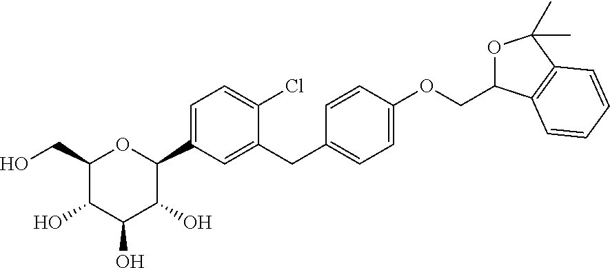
C1(CO)C(O)C(O)C(O)C(C2=CC=C(Cl)C(CC3=CC=C(OCC4OC(C)(C)C5=C4C=CC=C5)C=C3)=C2)O1
